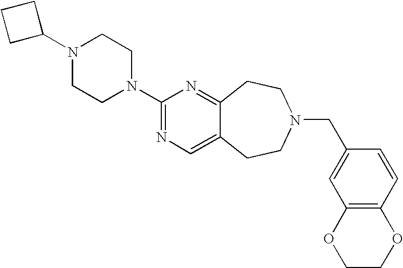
C1C(N2CCN(C3=NC=C4C(=N3)CCN(CC3=CC5=C(C=C3)OCCO5)CC4)CC2)CC1
